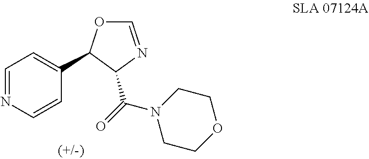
C1=NC=CC(C2OC=NC2C(=O)N2CCOCC2)=C1
